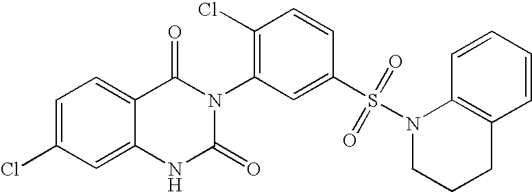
C12=CC(Cl)=CC=C1C(=O)N(C1=C(Cl)C=CC(S(N3CCCC4=C3C=CC=C4)(=O)=O)=C1)C(=O)N2
